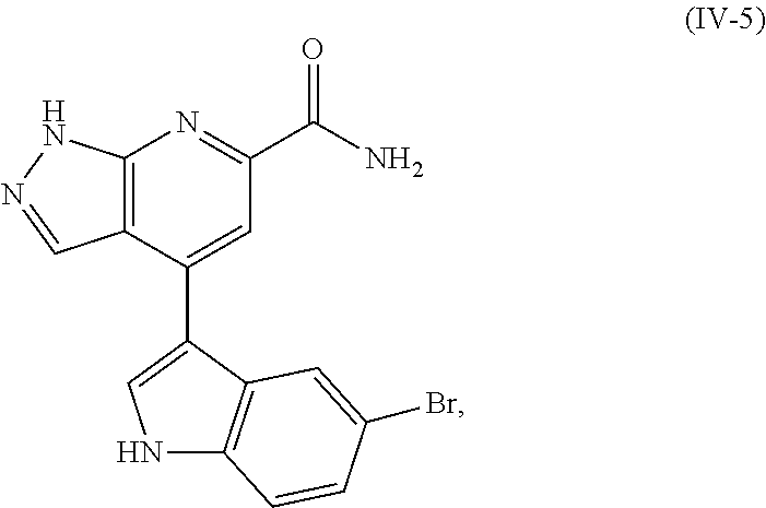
C12=C(C(C3=CNC4=C3C=C(Br)C=C4)=CC(C(N)=O)=N1)C=NN2
